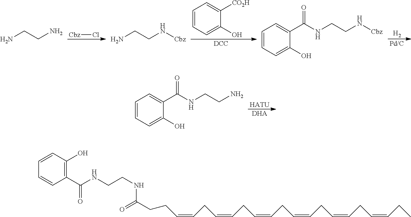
NCCN[Cbz].NCCN.C1=CC=C(O)C([CO2H])=C1.[DCC].[Cbz]Cl.C1=CC=C(O)C(C(NCCN[Cbz])=O)=C1.[Pd/C].[H2].C1=CC=C(O)C(C(NCCN)=O)=C1.[HATU].[DHA].C(C=CCC=CCC=CCC=CCC=CCC=CCC)CC(=O)NCCNC(C1=C(O)C=CC=C1)=O
